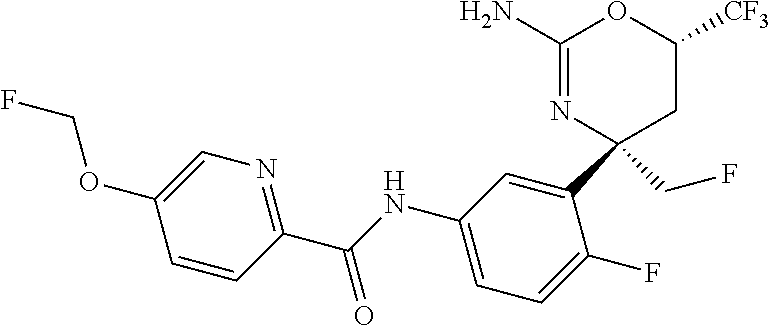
C1(N)=NC(C2=CC(NC(C3=NC=C(OCF)C=C3)=O)=CC=C2F)(CF)CC([CF3])O1
